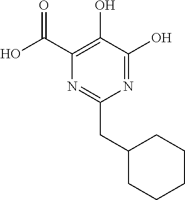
N1=C(O)C(O)=C(C(O)=O)N=C1CC1CCCCC1
